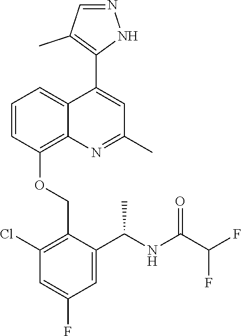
C1=CC(OCC2=C(Cl)C=C(F)C=C2C(NC(C(F)F)=O)C)=C2C(=C1)C(C1=C(C)C=NN1)=CC(C)=N2
